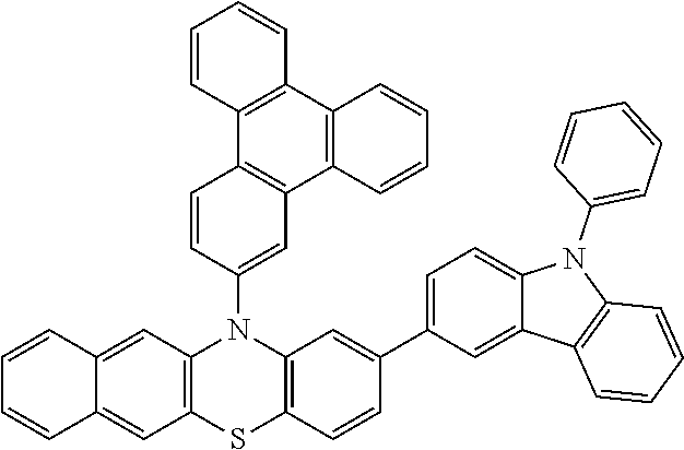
C1=C2C(=CC3=C1SC1=C(N3C3=CC4=C(C=C3)C3=C(C5=C4C=CC=C5)C=CC=C3)C=C(C3=CC=C4C(=C3)C3=C(N4C4=CC=CC=C4)C=CC=C3)C=C1)C=CC=C2
